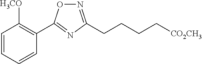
C1=CC=CC(C2=NC(CCCC[CO2CH3])=NO2)=C1[H3CO]
